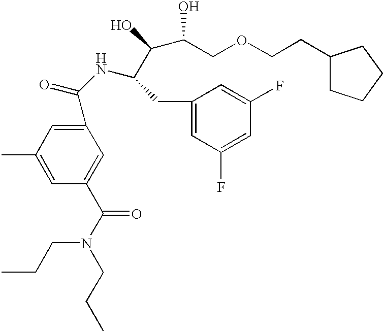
C1(C(NC(C(C(COCCC2CCCC2)O)O)CC2=CC(F)=CC(F)=C2)=O)=CC(C)=CC(C(N(CCC)CCC)=O)=C1
